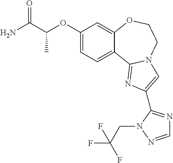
C1(OC(C(N)=O)C)=CC=C2C(=C1)OCCN1C2=NC(C2=NC=NN2CC(F)(F)F)=C1
